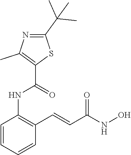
C1=CC=CC(C=CC(NO)=O)=C1NC(=O)C1=C(C)N=C(C(C)(C)C)S1
